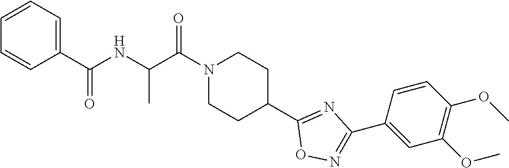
N1(C(C(NC(C2=CC=CC=C2)=O)C)=O)CCC(C2=NC(C3=CC(OC)=C(OC)C=C3)=NO2)CC1
